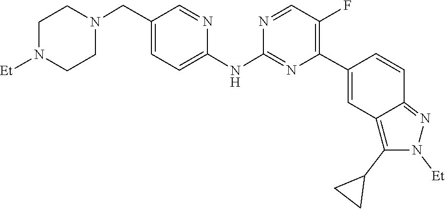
C1CN([Et])CCN1CC1=CC=C(NC2=NC(C3=CC4=C(C5CC5)N([Et])N=C4C=C3)=C(F)C=N2)N=C1
